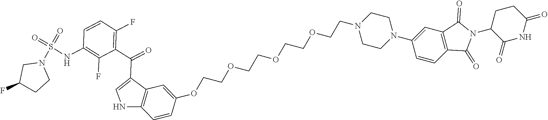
C1=CC(F)=C(C(C2=CNC3=C2C=C(OCCOCCOCCOCCN2CCN(C4=CC5=C(C=C4)C(=O)N(C4C(=O)NC(=O)CC4)C5=O)CC2)C=C3)=O)C(F)=C1NS(N1CC(F)CC1)(=O)=O
